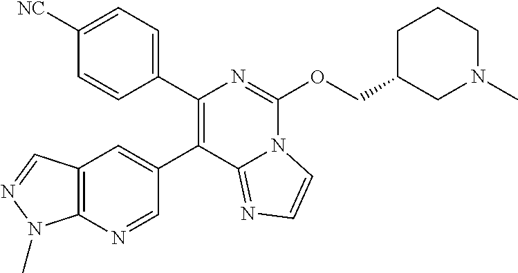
C1([NC])=CC=C(C2=C(C3=CC4=C(N=C3)N(C)N=C4)C3=NC=CN3C(OCC3CN(C)CCC3)=N2)C=C1
